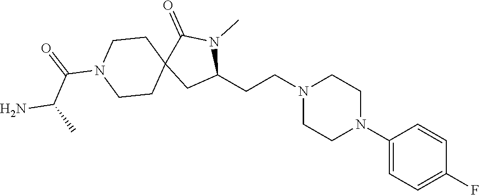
C1(N2CCN(CCC3N(C)C(=O)C4(C3)CCN(C(=O)C(C)N)CC4)CC2)=CC=C(F)C=C1
